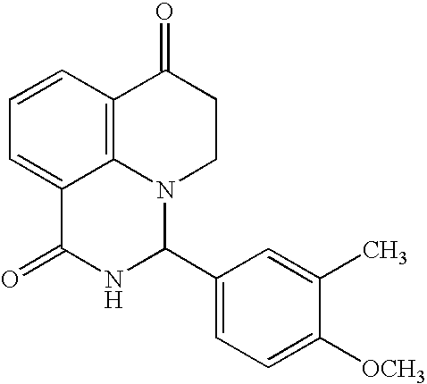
C1=CC2=C3C(=C1)C(=O)NC(C1=CC=C([OCH3])C(C)=C1)N3CCC2=O
